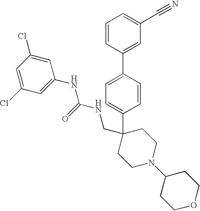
C1=CC(C2=CC(C#N)=CC=C2)=CC=C1C1(CNC(NC2=CC(Cl)=CC(Cl)=C2)=O)CCN(C2CCOCC2)CC1
